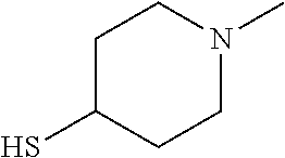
N1(C)CCC(S)CC1
